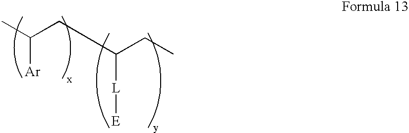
CC(CCC(CC)[L][E])[Ar]
